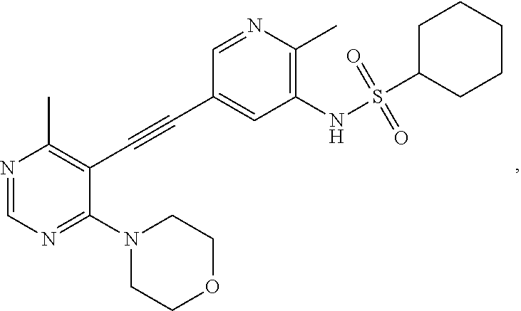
N1=CN=C(N2CCOCC2)C(C#CC2=CC(NS(C3CCCCC3)(=O)=O)=C(C)N=C2)=C1C
